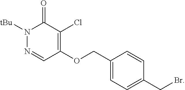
C1(OCC2=CC=C(CBr)C=C2)=C(Cl)C(=O)N([tBu])N=C1
